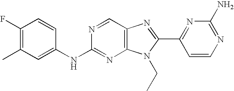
C1(F)=C(C)C=C(NC2=NC3=C(C=N2)N=C(C2=NC(N)=NC=C2)N3CC)C=C1
